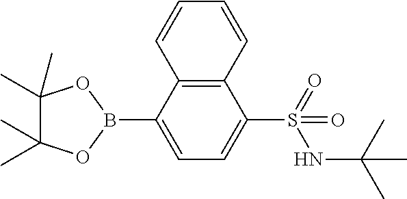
B1(C2=CC=C(S(=O)(NC(C)(C)C)=O)C3=C2C=CC=C3)OC(C)(C)C(C)(C)O1
